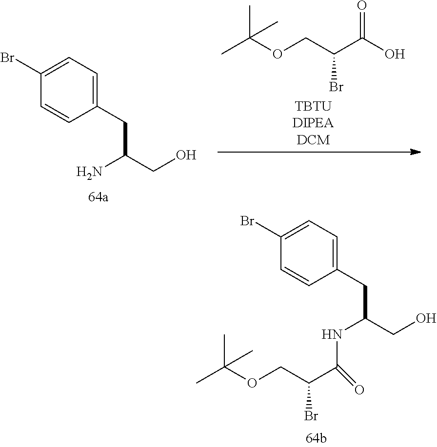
C1(CC(CO)NC(C(COC(C)(C)C)Br)=O)=CC=C(Br)C=C1.C1(CC(CO)N)=CC=C(Br)C=C1.CC(OCC(C(O)=O)Br)(C)C
